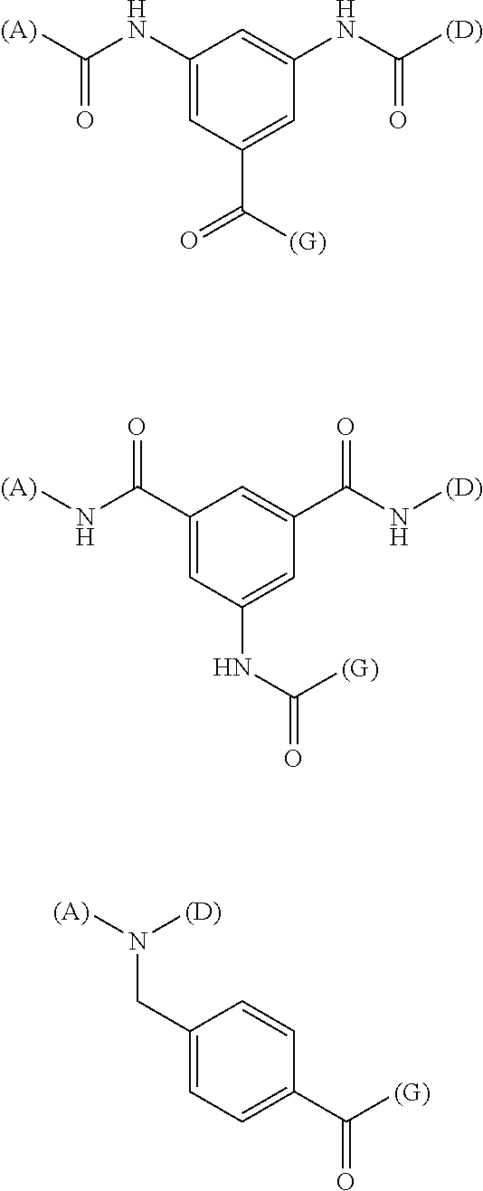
C1(NC([(A)])=O)=CC(C([(G)])=O)=CC(NC([(D)])=O)=C1.C1(C(N[(A)])=O)=CC(NC(=O)[(G)])=CC(C(N[(D)])=O)=C1.C1(CN([(D)])[(A)])=CC=C(C(=O)[(G)])C=C1
